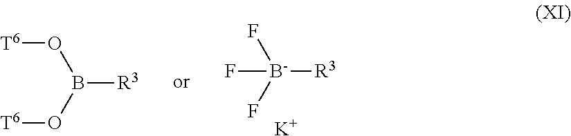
[R3][B-](F)(F)F.[K].[R3]B(O[T6])O[T6]
